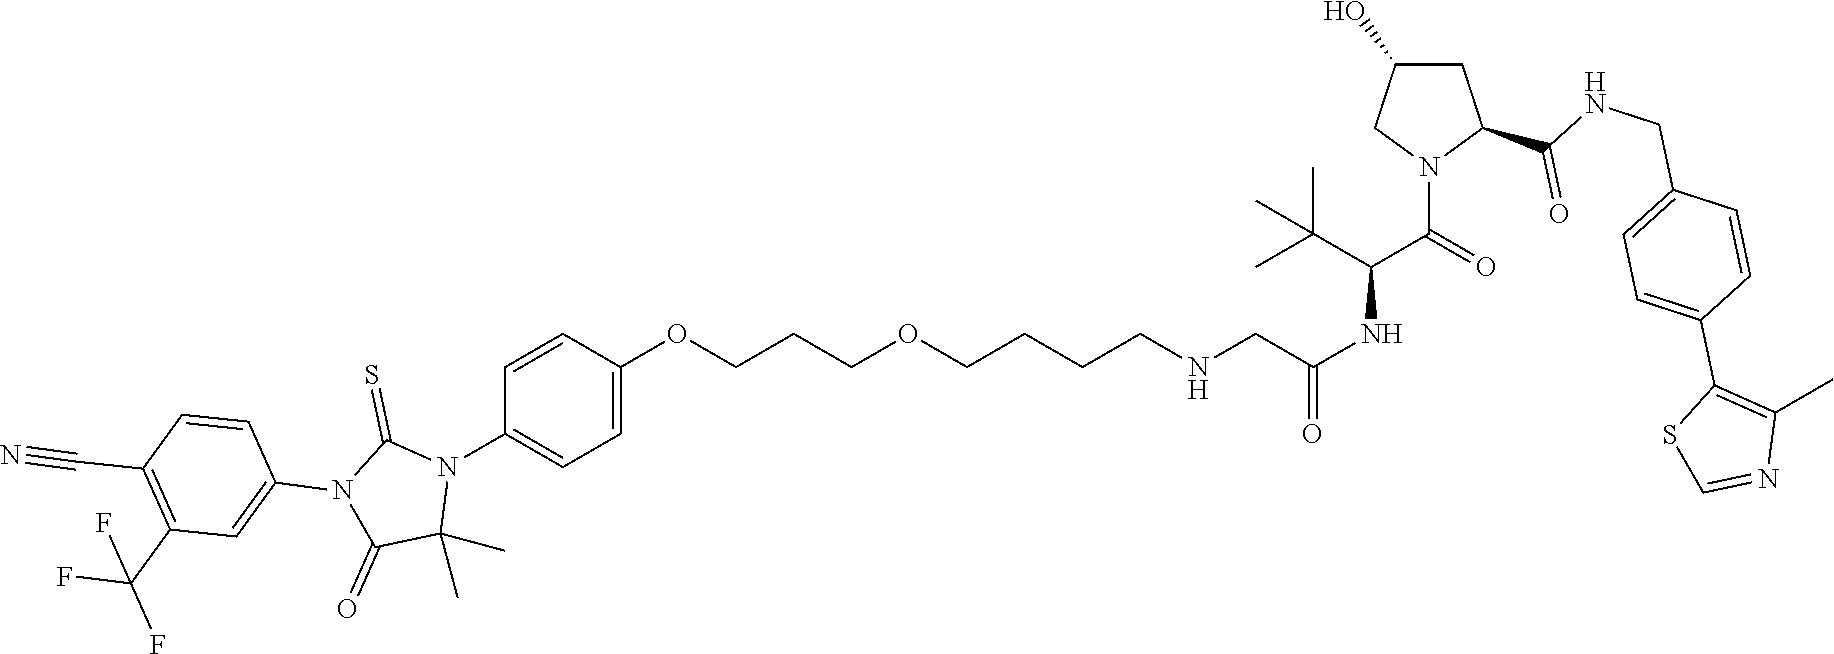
C(C(N1C(C(=O)NCC2=CC=C(C3=C(C)N=CS3)C=C2)CC(O)C1)=O)(C(C)(C)C)NC(CNCCCCOCCCOC1=CC=C(N2C(C)(C)C(=O)N(C3=CC(C(F)(F)F)=C(C#N)C=C3)C2=S)C=C1)=O
